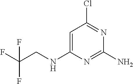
C1=C(NCC(F)(F)F)N=C(N)N=C1Cl
